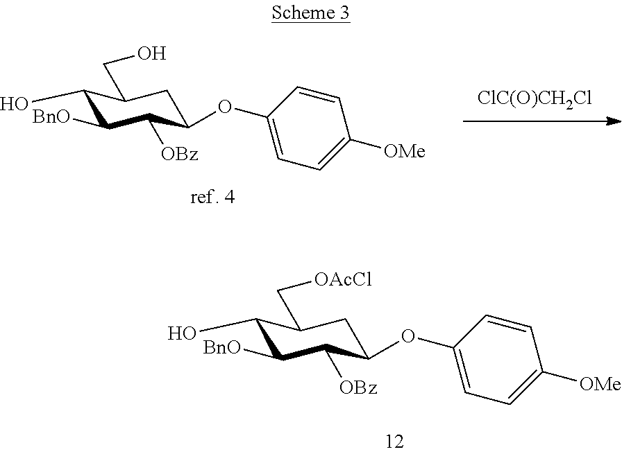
C1(O)C([BnO])C([OBz])C(OC2=CC=C([OMe])C=C2)CC1C[OAcCl].C1(O)C([BnO])C([OBz])C(OC2=CC=C([OMe])C=C2)CC1CO.[ClC(O)CH2Cl]
